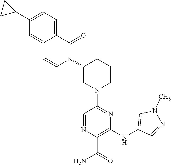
C1(N2C(=O)C3=CC=C(C4CC4)C=C3C=C2)CN(C2=NC(NC3=CN(C)N=C3)=C(C(=O)N)N=C2)CCC1
